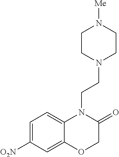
C1=C([O2N])C=C2C(=C1)N(CCN1CCN([Me])CC1)C(=O)CO2
